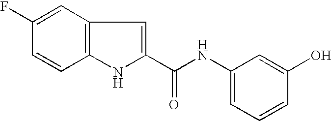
C12=C(C=C(F)C=C1)C=C(C(NC1=CC=CC(O)=C1)=O)N2
